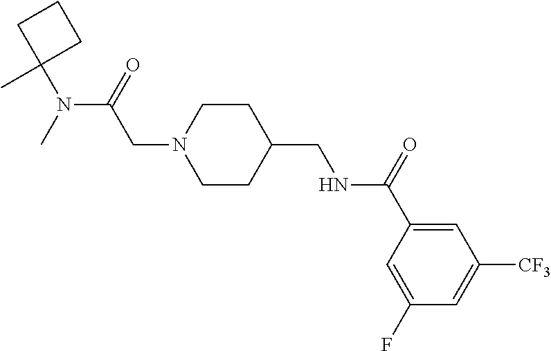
C(N1CCC(CNC(C2=CC([CF3])=CC(F)=C2)=O)CC1)C(N(C)C1(C)CCC1)=O
